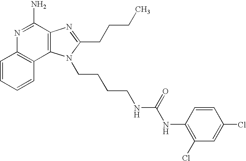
C1=CC=CC2=C1N=C(N)C1=C2N(CCCCNC(NC2=C(Cl)C=C(Cl)C=C2)=O)C(CCCC)=N1
